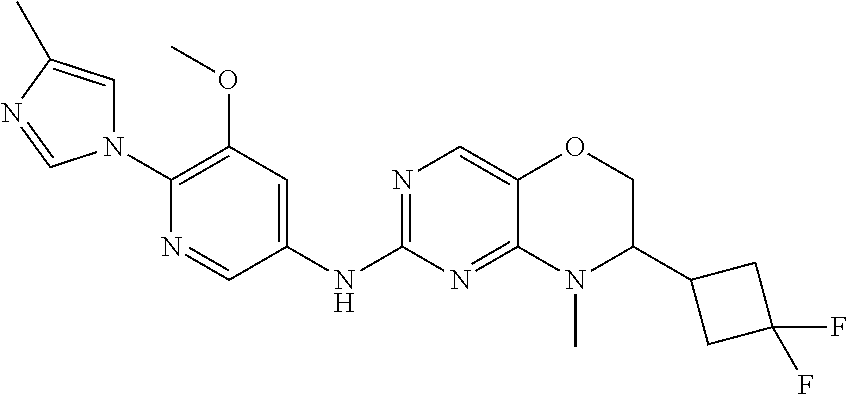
C1(N2C=C(C)N=C2)=C(OC)C=C(NC2=NC=C3C(=N2)N(C)C(C2CC(F)(F)C2)CO3)C=N1
